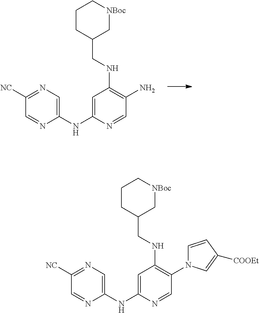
C1(NC2=CC(NCC3C[NBoc]CCC3)=C(N)C=N2)=CN=C([NC])C=N1.C1(NC2=CC(NCC3C[NBoc]CCC3)=C(N3C=CC([COOEt])=C3)C=N2)=CN=C([NC])C=N1
